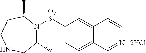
C1([O2S]N2C(C)CNCCC2C)=CC=C2C(=C1)C=CN=C2.[2HCl]
